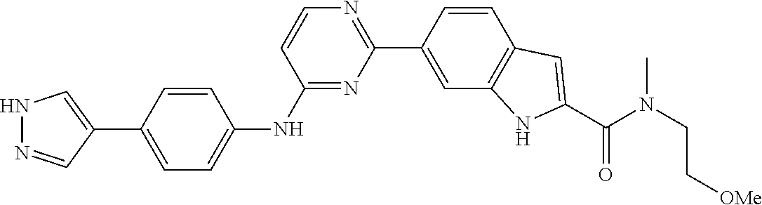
CN(CC[OMe])C(C1=CC2=C(C=C(C3=NC=CC(NC4=CC=C(C5=CNN=C5)C=C4)=N3)C=C2)N1)=O
